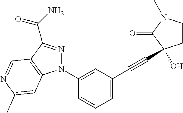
C1(N2N=C(C(N)=O)C3=C2C=C(C)N=C3)=CC(C#CC2(O)CCN(C)C2=O)=CC=C1
